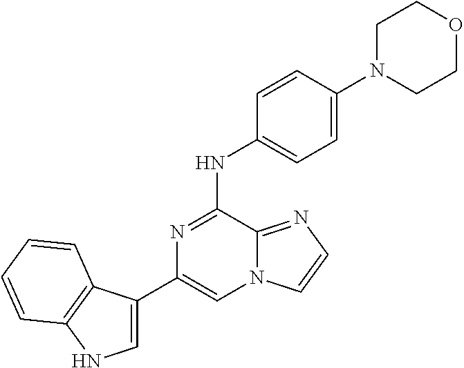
C1(C2=CNC3=C2C=CC=C3)=CN2C(=NC=C2)C(NC2=CC=C(N3CCOCC3)C=C2)=N1
